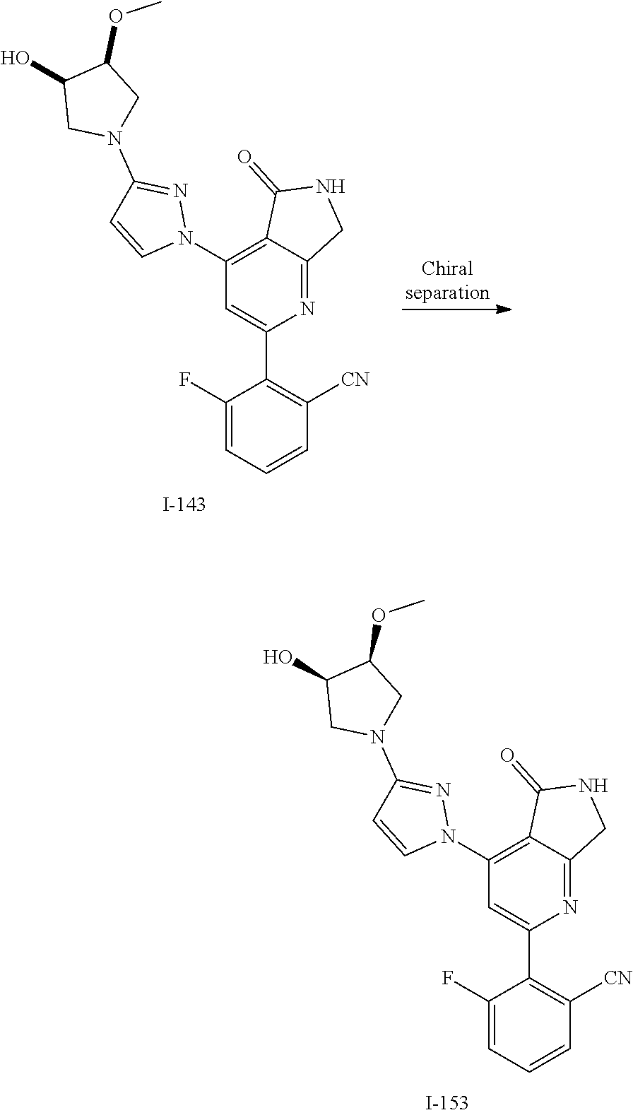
N1=C(N2CC(O)C(OC)C2)C=CN1C1=C2C(=O)NCC2=NC(C2=C([CN])C=CC=C2F)=C1.N1=C(N2CC(O)C(OC)C2)C=CN1C1=C2C(=NC(C3=C([CN])C=CC=C3F)=C1)CNC2=O
